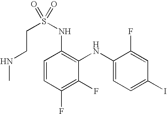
C1=CC(F)=C(F)C(NC2=CC=C(I)C=C2F)=C1NS(=O)(=O)CCNC
